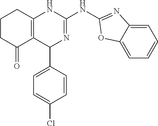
C1CC(=O)C2=C(C1)NC(NC1=NC3=CC=CC=C3O1)=NC2C1=CC=C(Cl)C=C1
